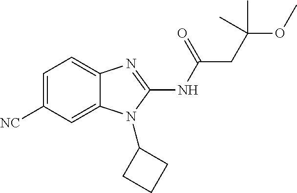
C1=C([NC])C=C2C(=C1)N=C(NC(CC(OC)(C)C)=O)N2C1CCC1
